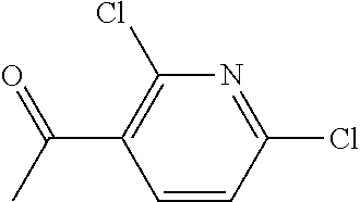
C1=CC(Cl)=NC(Cl)=C1C(C)=O
